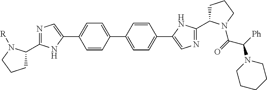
N1=C(C2CCCN2[R])NC(C2=CC=C(C3=CC=C(C4=CN=C(C5CCCN5C(C([Ph])N5CCCCC5)=O)N4)C=C3)C=C2)=C1
